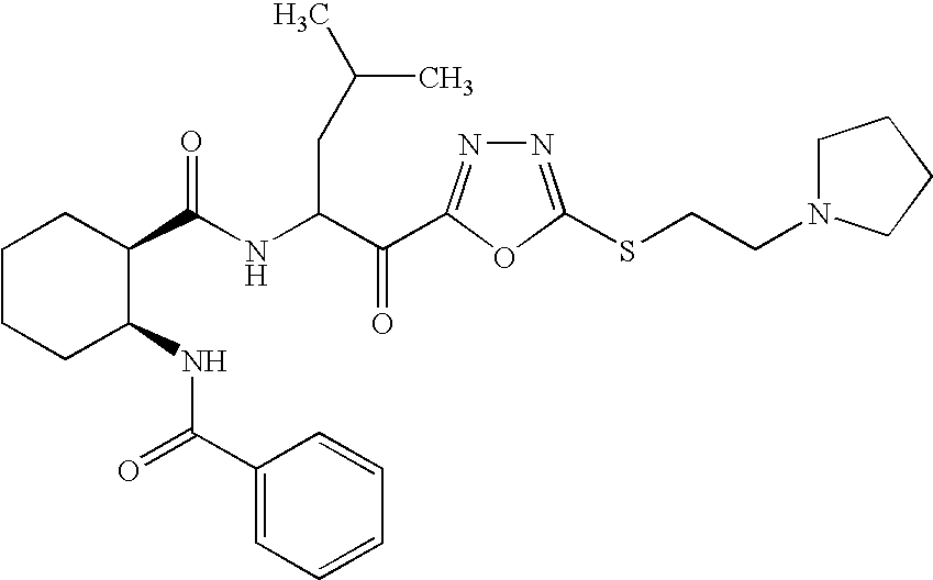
C(NC(C(=O)C1=NN=C(SCCN2CCCC2)O1)CC(C)C)(=O)C1CCCCC1NC(=O)C1=CC=CC=C1
